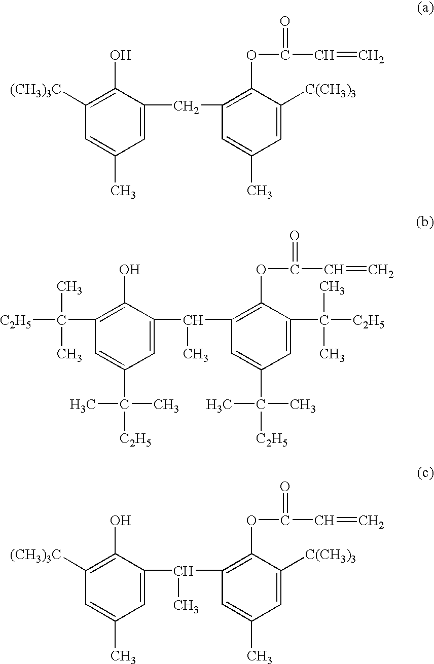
C1=C(C)C=C(CC2=C(OC(C=C)=O)C([C(CH3)3])=CC(C)=C2)C(O)=C1[(CH3)3C].C1=C(C(C)(C)[C2H5])C=C(C(C2=C(OC(C=C)=O)C(C(C)(C)[C2H5])=CC(C(C)(C)[C2H5])=C2)C)C(O)=C1C([C2H5])(C)C.C1=C(C)C=C(C(C2=C(OC(C=C)=O)C([C(CH3)3])=CC(C)=C2)C)C(O)=C1[(CH3)3C]
